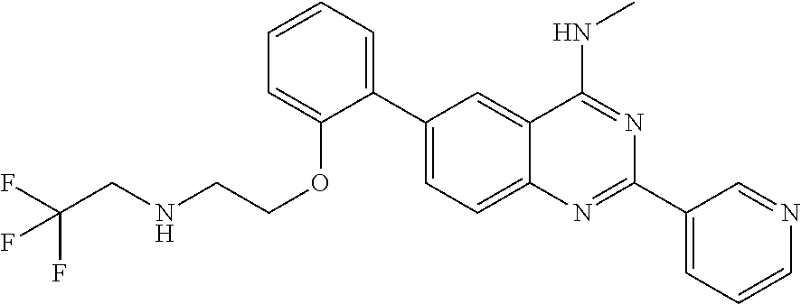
C1(C2=CC=C3C(=C2)C(NC)=NC(C2=CC=CN=C2)=N3)=CC=CC=C1OCCNCC(F)(F)F
